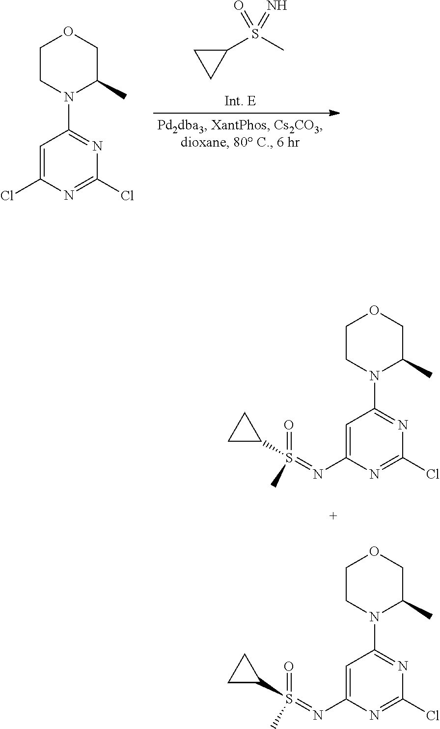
C1(S(C)(=O)=N)CC1.C1(Cl)=NC(Cl)=CC(N2CCOCC2C)=N1.ClC1=NC(N=S(C2CC2)(C)=O)=CC(N2CCOCC2C)=N1.ClC1=NC(N=S(C2CC2)(C)=O)=CC(N2CCOCC2C)=N1
